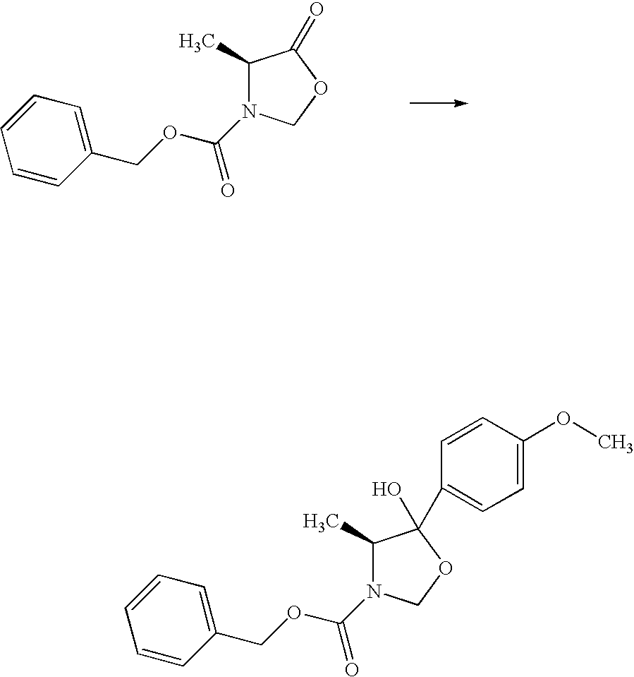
C1(C)C(=O)OCN1C(OCC1=CC=CC=C1)=O.C1(C)C(C2=CC=C(OC)C=C2)(O)OCN1C(OCC1=CC=CC=C1)=O
